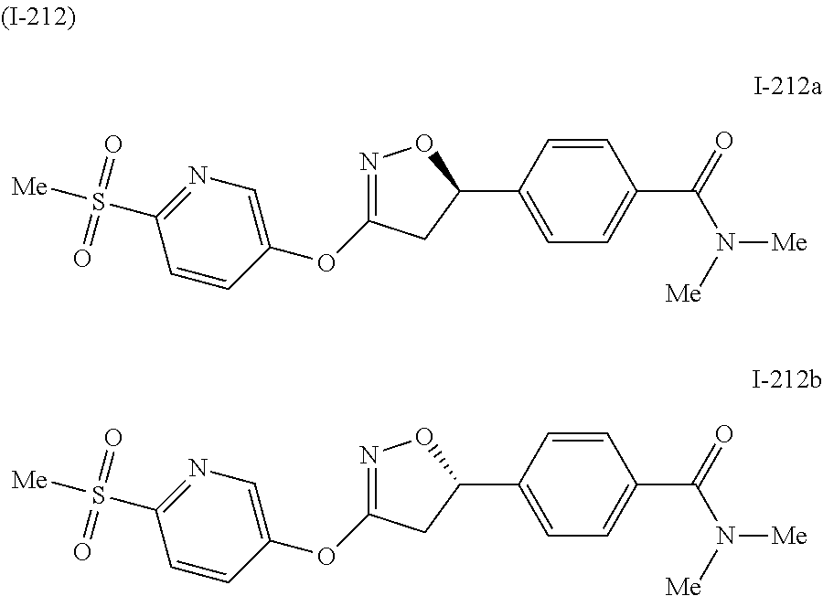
C1(C2=CC=C(C(=O)N([Me])[Me])C=C2)ON=C(OC2=CN=C(S([Me])(=O)=O)C=C2)C1.C1(C2=CC=C(C(=O)N([Me])[Me])C=C2)ON=C(OC2=CN=C(S([Me])(=O)=O)C=C2)C1
